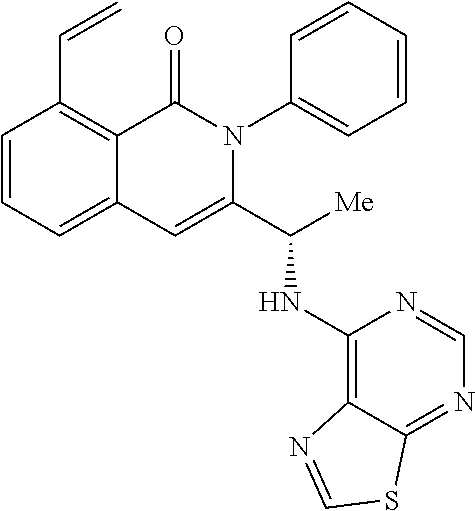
C1(C=C)=C2C(=CC=C1)C=C(C([Me])NC1=C3C(=NC=N1)SC=N3)N(C1=CC=CC=C1)C2=O
